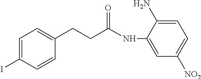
C1=C(I)C=CC(CCC(NC2=CC([NO2])=CC=C2N)=O)=C1
